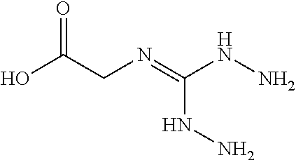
N(=C(NN)NN)CC(O)=O
